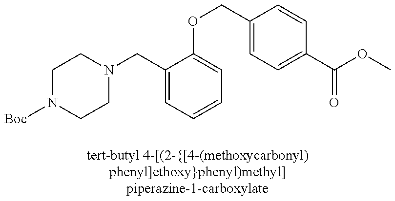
N1(CC2=CC=CC=C2OCC2=CC=C(C(OC)=O)C=C2)CCN([Boc])CC1
